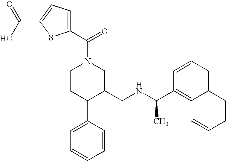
C1CC(C2=CC=CC=C2)C(CNC(C)C2=C3C(=CC=C2)C=CC=C3)CN1C(=O)C1=CC=C(C(O)=O)S1
